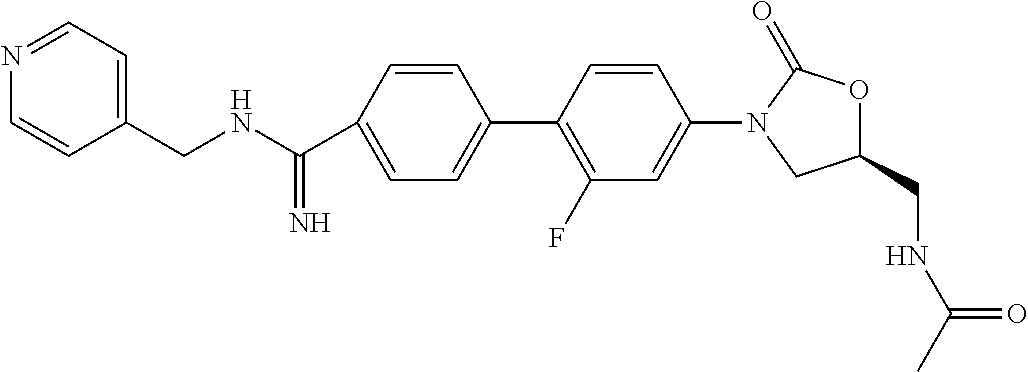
C1(C(NCC2=CC=NC=C2)=N)=CC=C(C2=C(F)C=C(N3C(=O)OC(CNC(C)=O)C3)C=C2)C=C1
